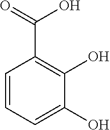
C1=CC=C(O)C(O)=C1C(O)=O
